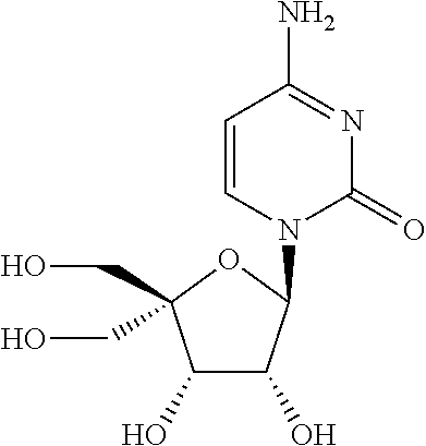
C1=CN(C2C(O)C(O)C(CO)(CO)O2)C(=O)N=C1N
